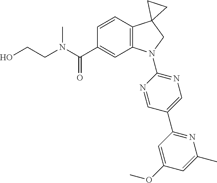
N(C(C1=CC2=C(C=C1)C1(CN2C2=NC=C(C3=NC(C)=CC(OC)=C3)C=N2)CC1)=O)(CCO)C
